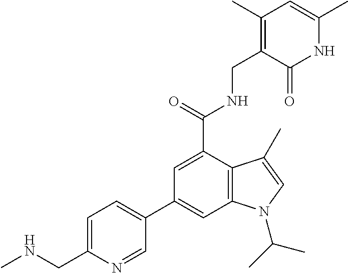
N1C(C)=CC(C)=C(CNC(C2=CC(C3=CC=C(CNC)N=C3)=CC3=C2C(C)=CN3C(C)C)=O)C1=O
